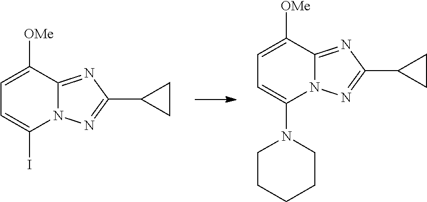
C1=C([OMe])C2=NC(C3CC3)=NN2C(I)=C1.C1=C([OMe])C2=NC(C3CC3)=NN2C(N2CCCCC2)=C1
